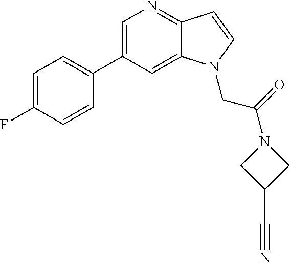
C1=C(C2=CC=C(F)C=C2)C=C2C(=N1)C=CN2CC(N1CC(C#N)C1)=O
